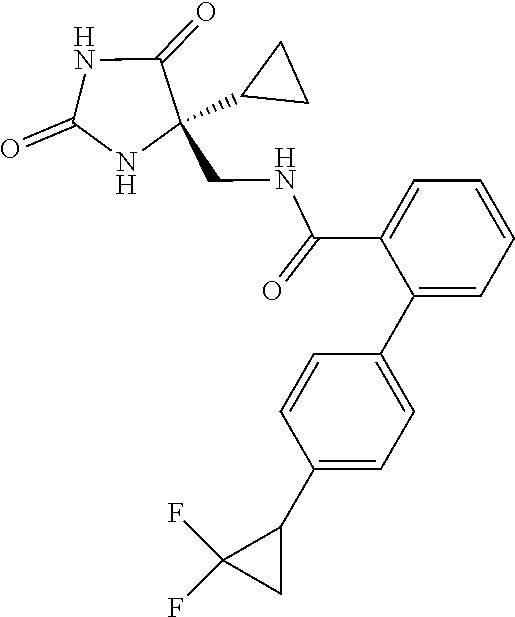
C1(=O)NC(CNC(=O)C2=CC=CC=C2C2=CC=C(C3C(F)(F)C3)C=C2)(C2CC2)C(=O)N1
